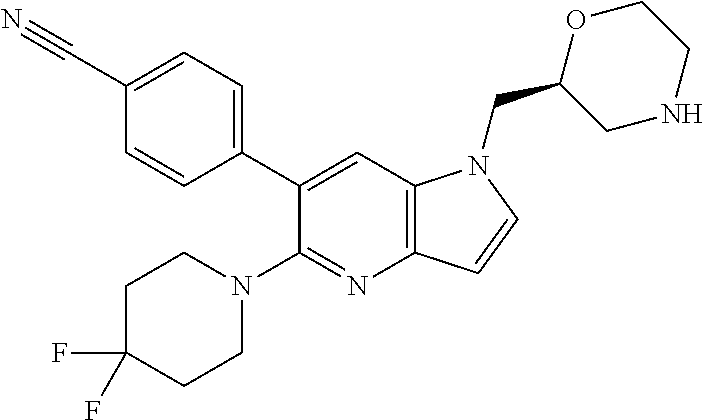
C1(C#N)=CC=C(C2=CC3=C(N=C2N2CCC(F)(F)CC2)C=CN3CC2CNCCO2)C=C1
